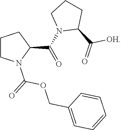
C1CN(C(=O)OCC2=CC=CC=C2)C(C(N2C(C(=O)[OH])CCC2)=O)C1
